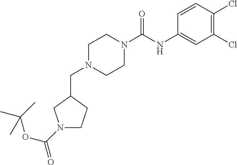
C1(Cl)=C(Cl)C=CC(NC(N2CCN(CC3CN(C(OC(C)(C)C)=O)CC3)CC2)=O)=C1
